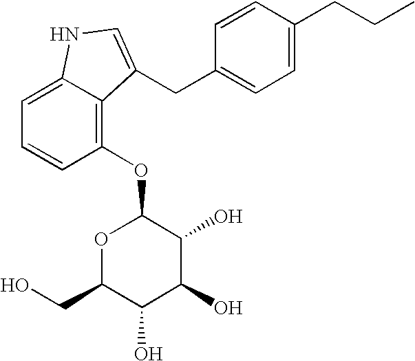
C1=C(CCC)C=CC(CC2=CNC3=CC=CC(OC4OC(CO)C(O)C(O)C4O)=C32)=C1
